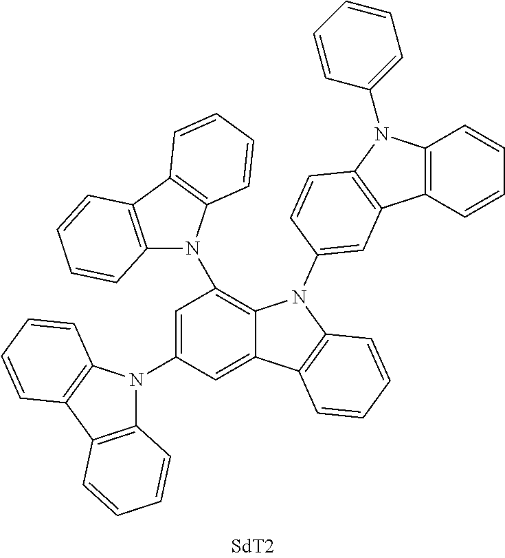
C1=C(N2C3=C(C4=C2C=CC=C4)C=CC=C3)C=C2C(=C1N1C3=C(C4=C1C=CC=C4)C=CC=C3)N(C1=CC3=C(N(C4=CC=CC=C4)C4=C3C=CC=C4)C=C1)C1=C2C=CC=C1
